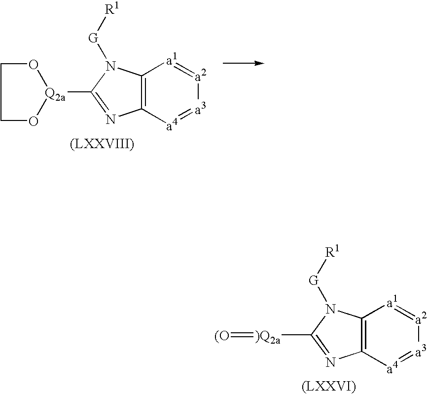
[(LXXVI)].C12=C([a4]=[a3][a2]=[a1]1)N=C([)Q2a]=[(O])N2[G][R1].[(LXXVIII)].C12=C([a4]=[a3][a2]=[a1]1)N=C([Q2a]1OCCO1)N2[G][R1]
